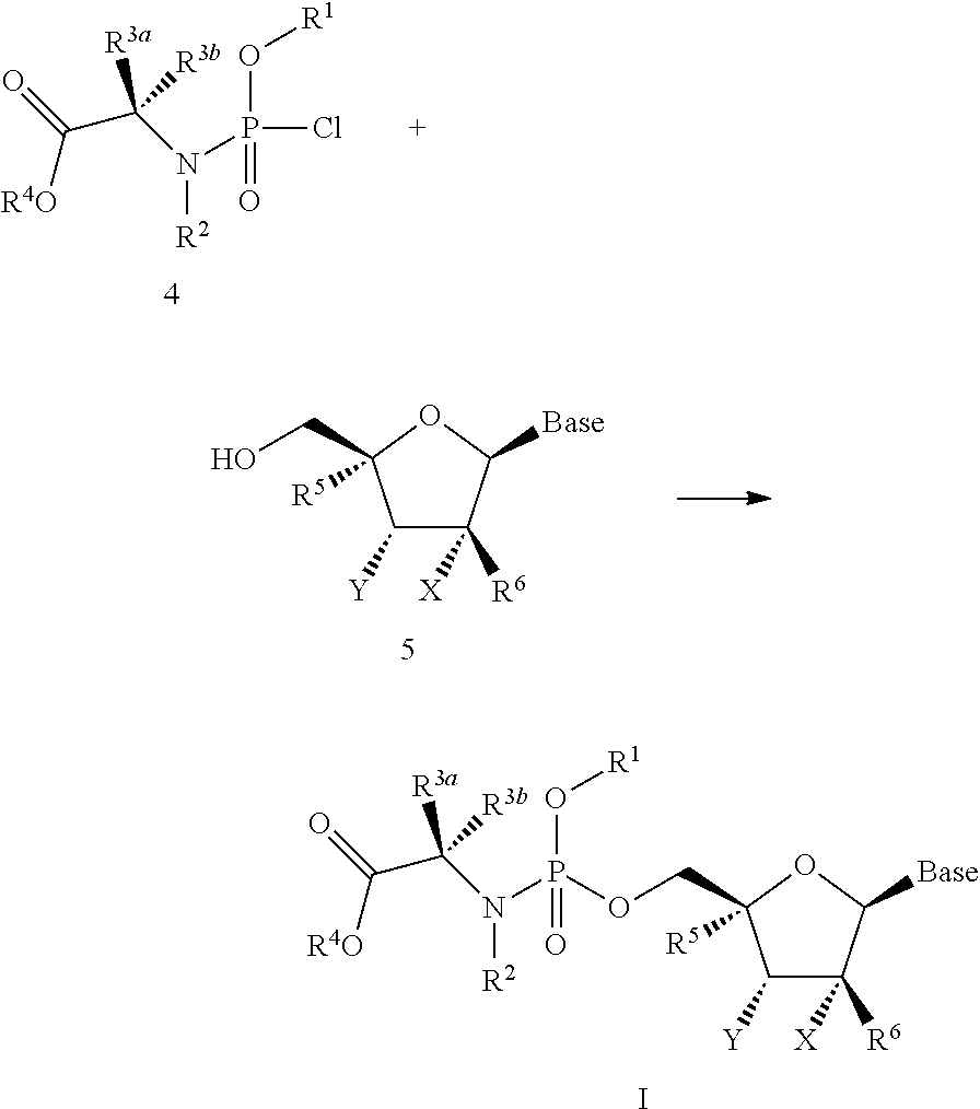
O=C([R4O])C(N([R2])P(Cl)(=O)O[R1])([R3a])[R3b].C1([Y])C([R6])([X])C([Base])OC1(CO)[R5].C1([Y])C([R6])([X])C([Base])OC1(COP(N(C(C(=O)[R4O])([R3a])[R3b])[R2])(=O)O[R1])[R5].I
